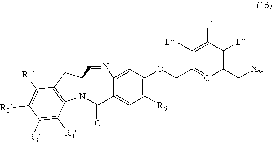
C1(C[X3])=C([L])C([L])=C([L])C(COC2=C([R6])C=C3C(=C2)N=CC2N(C3=O)C3=C(C2)C([R1])=C([R2])C([R3])=C3[R4])=[G]1
